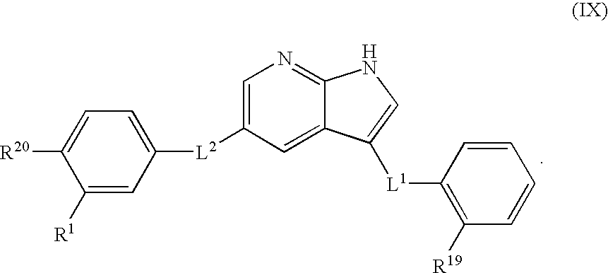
C1([R1])=CC([L2]C2=CN=C3C(=C2)C([L1]C2=C([R19])C=CC=C2)=CN3)=CC=C1[R20]
